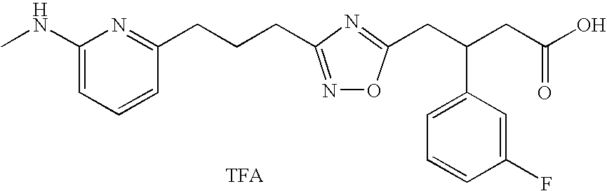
[TFA].CNC1=CC=CC(CCCC2=NOC(CC(C3=CC=CC(F)=C3)CC(=O)O)=N2)=N1
